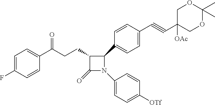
C1=C(F)C=CC(C(CCC2C(=O)N(C3=CC=C([OTf])C=C3)C2C2=CC=C(C#CC3([OAc])COC(C)(C)OC3)C=C2)=O)=C1
